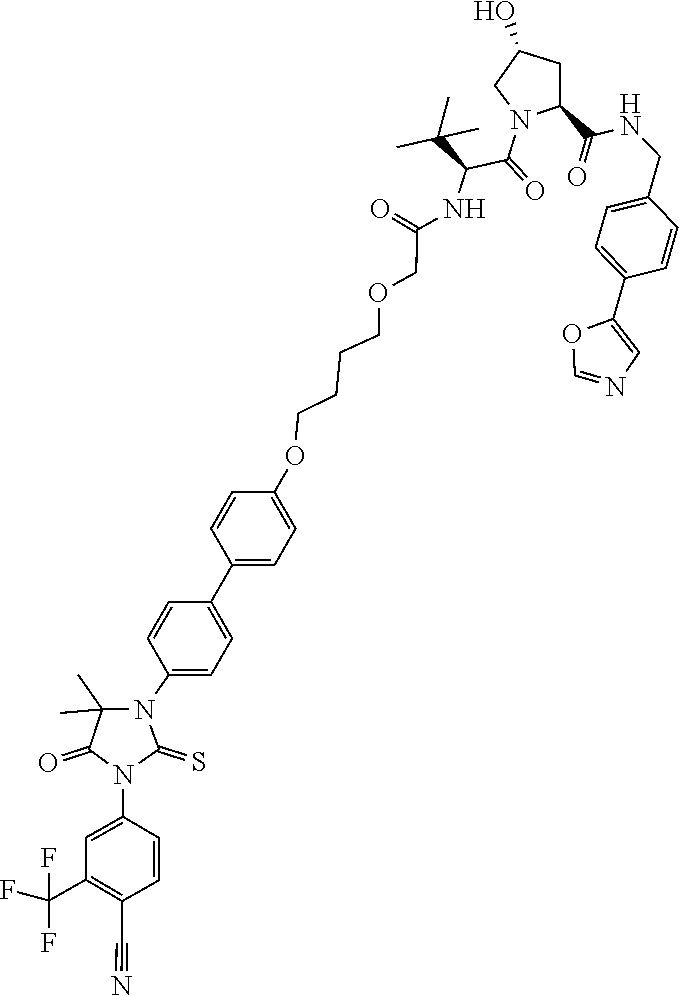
C1(C2=CC=C(OCCCCOCC(NC(C(=O)N3CC(O)CC3C(=O)NCC3=CC=C(C4=CN=CO4)C=C3)C(C)(C)C)=O)C=C2)=CC=C(N2C(C)(C)C(=O)N(C3=CC(C(F)(F)F)=C(C#N)C=C3)C2=S)C=C1
